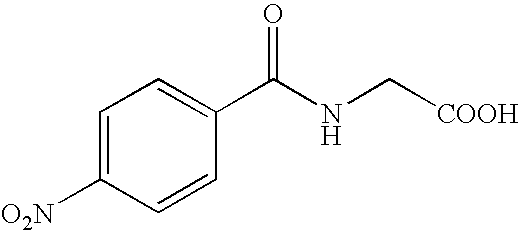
C1=C([O2N])C=CC(C(NC[COOH])=O)=C1
